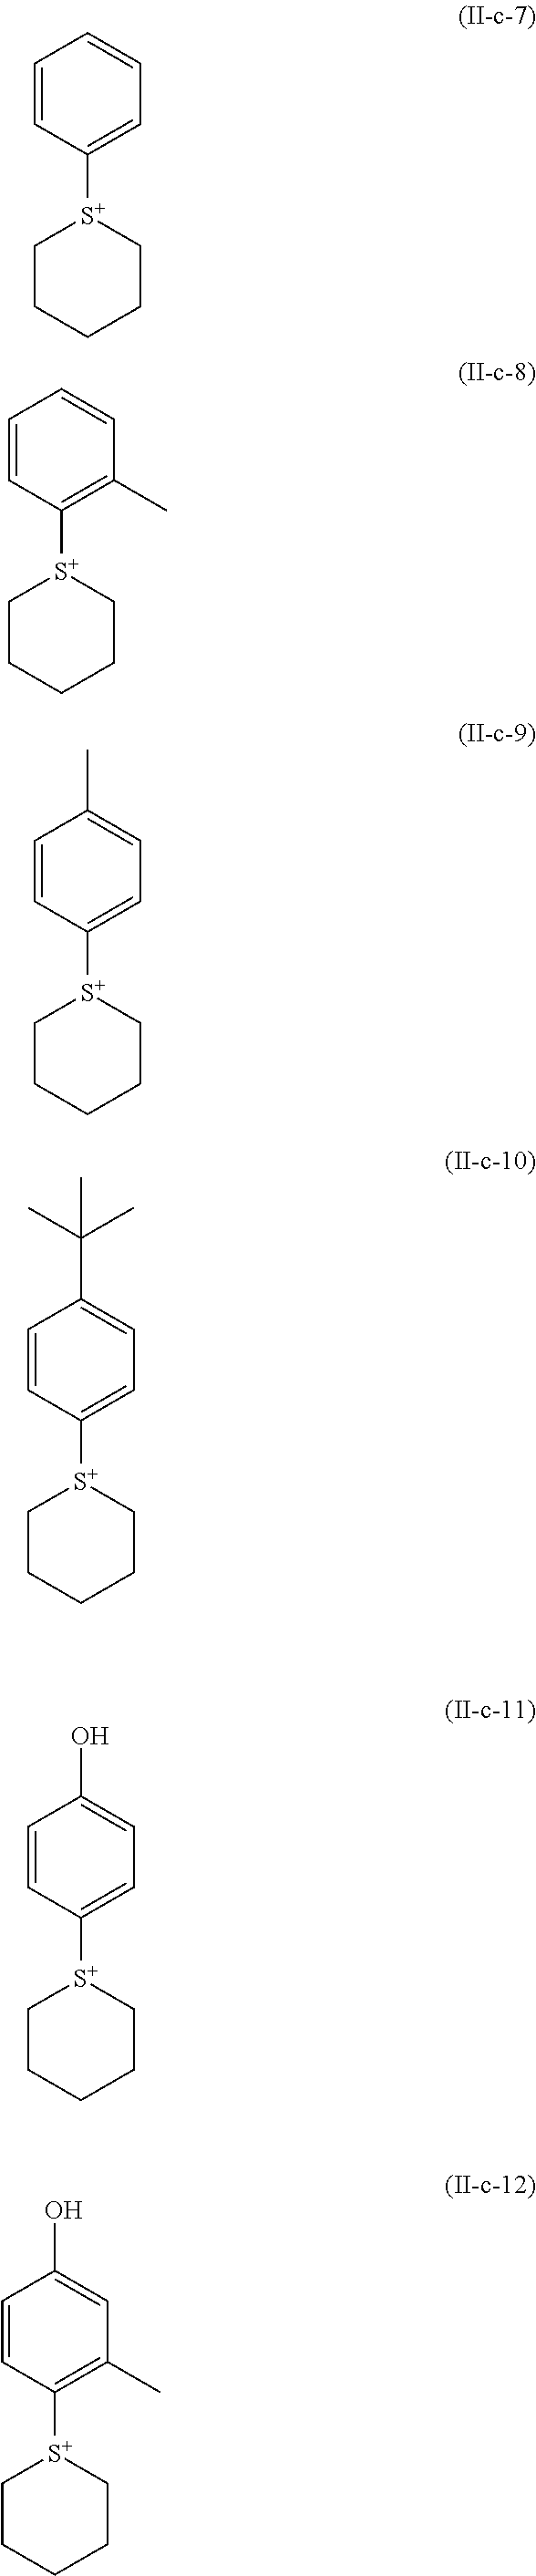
C1=CC([S+]2CCCCC2)=CC=C1.C1=CC([S+]2CCCCC2)=C(C)C=C1.C1=CC([S+]2CCCCC2)=CC=C1C.C1=CC([S+]2CCCCC2)=CC=C1C(C)(C)C.C1=CC([S+]2CCCCC2)=CC=C1O.C1=CC([S+]2CCCCC2)=C(C)C=C1O
